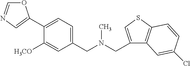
C1(C2=CN=CO2)=CC=C(CN(CC2=CSC3=C2C=C(Cl)C=C3)C)C=C1[H3CO]
